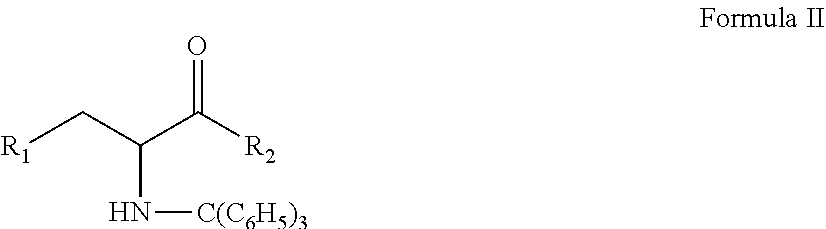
[R1]CC(C([R2])=O)N[C(C6H5)3]
